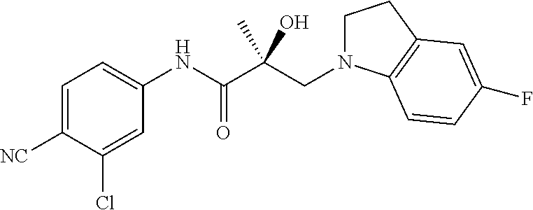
C1=C([NC])C(Cl)=CC(NC(C(CN2CCC3=C2C=CC(F)=C3)(O)C)=O)=C1
